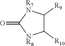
C1([R9])C([R10])[NR8]C(=O)[R7N]1
